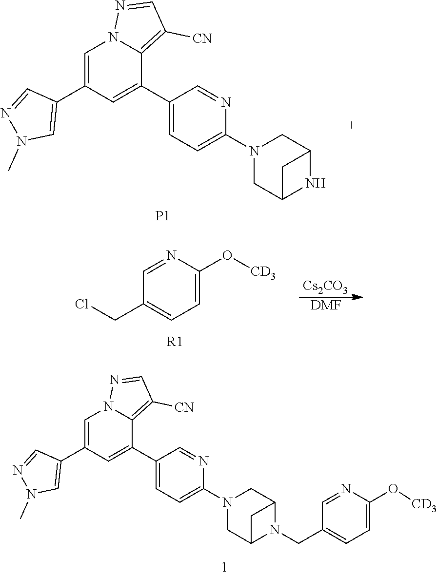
C12CN(C3=CC=C(C4=CC(C5=CN(C)N=C5)=CN5N=CC([CN])=C45)C=N3)CC(N1CC1=CC=C(O[CD3])N=C1)C2.C12CN(C3=CC=C(C4=CC(C5=CN(C)N=C5)=CN5N=CC([CN])=C45)C=N3)CC(N1)C2.[P1].C1=NC(O[CD3])=CC=C1CCl.[R1].[Cs2CO3].[DMF]
